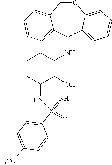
C1(NC2CCCC(NS(=O)(C3=CC=C([F3CO])C=C3)=N)C2O)C2=CC=CC=C2OCC2=CC=CC=C12
